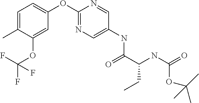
C1=C(C)C(OC(F)(F)F)=CC(OC2=NC=C(NC(C(NC(=O)OC(C)(C)C)CC)=O)C=N2)=C1
